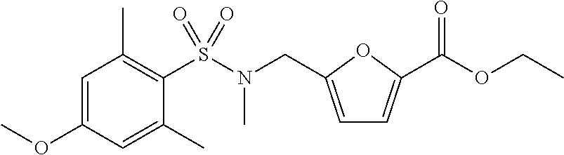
C1=C(CN(C)S(C2=C(C)C=C(OC)C=C2C)(=O)=O)OC(C(OCC)=O)=C1
